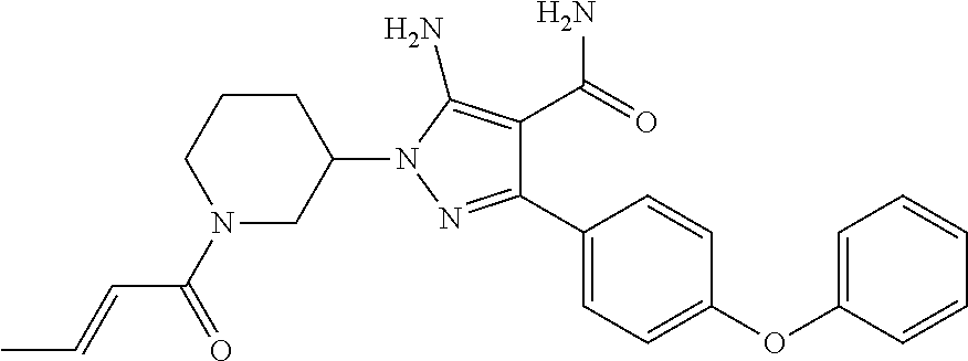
C1(OC2=CC=CC=C2)=CC=C(C2=NN(C3CCCN(C(=O)C=CC)C3)C(N)=C2C(=O)N)C=C1
